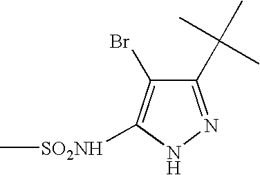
C[SO2NH]C1=C(Br)C(C(C)(C)C)=NN1
